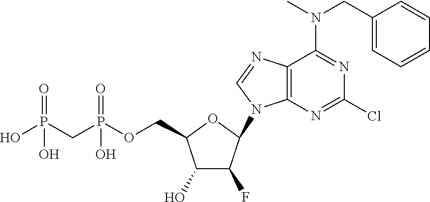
C1(O)C(F)C(N2C3=C(N=C2)C(N(C)CC2=CC=CC=C2)=NC(Cl)=N3)OC1COP(CP(O)(=O)O)(=O)O
